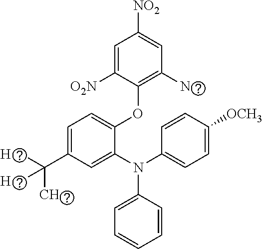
C1=C([O2N])C(OC2=CC=C(C(C)(C)C)C=C2N(C2=CC=C([OCH3])C=C2)C2=CC=CC=C2)=C([NO2])C=C1[NO2]
